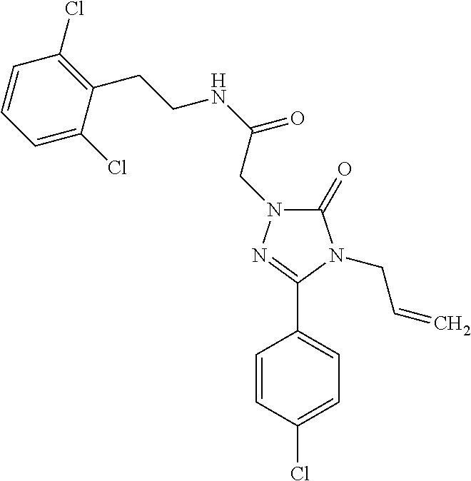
C1(=O)N(CC(NCCC2=C(Cl)C=CC=C2Cl)=O)N=C(C2=CC=C(Cl)C=C2)N1CC=C
